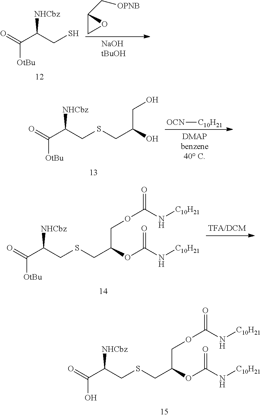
O=C(C(CS)[NHCbz])[OtBu].C1(C[OPNB])CO1.[OCN][C10H21].O=C(C(CSCC(O)CO)[NHCbz])[OtBu].O=C(C(CSCC(OC(N[C10H21])=O)COC(N[C10H21])=O)[NHCbz])[OtBu].O=C(C(CSCC(OC(N[C10H21])=O)COC(N[C10H21])=O)[NHCbz])O
